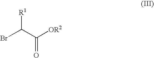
BrC(C([OR2])=O)[R1]
